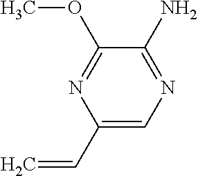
N1=C(N)C(OC)=NC(C=C)=C1
